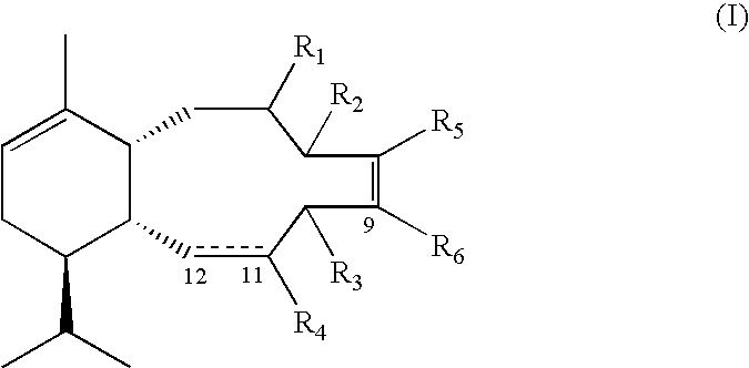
C1=C(C)C2C(C(C(C)C)C1)cc([R4])C([R3])C([R6])=C([R5])C([R2])C([R1])C2
